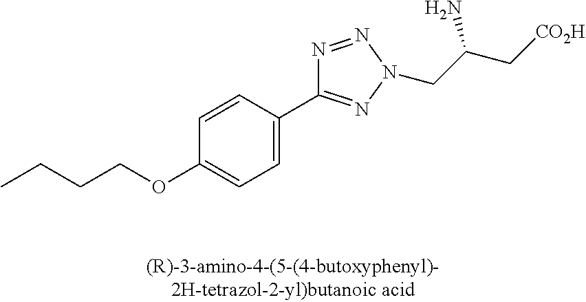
C1(OCCCC)=CC=C(C2=NN(CC(C[CO2H])N)N=N2)C=C1
